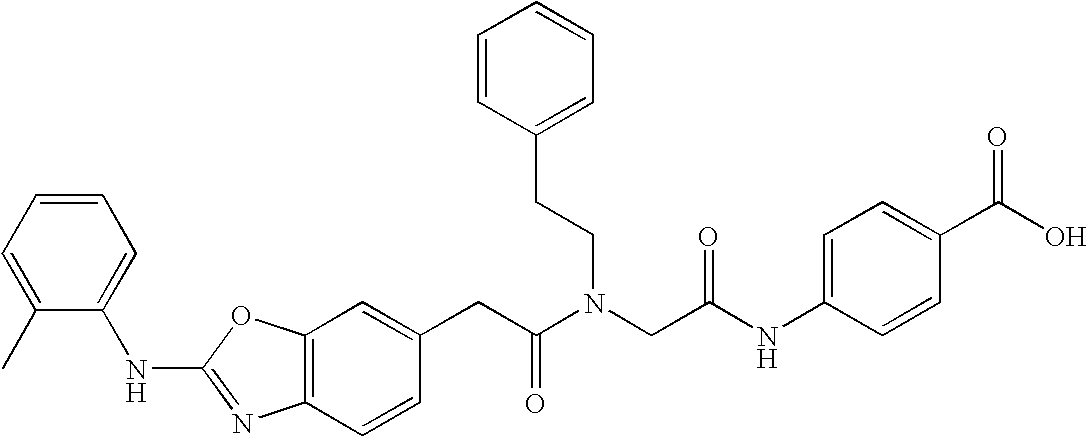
C1=C(CC(N(CC(NC2=CC=C(C(O)=O)C=C2)=O)CCC2=CC=CC=C2)=O)C=CC2=C1OC(NC1=CC=CC=C1C)=N2
